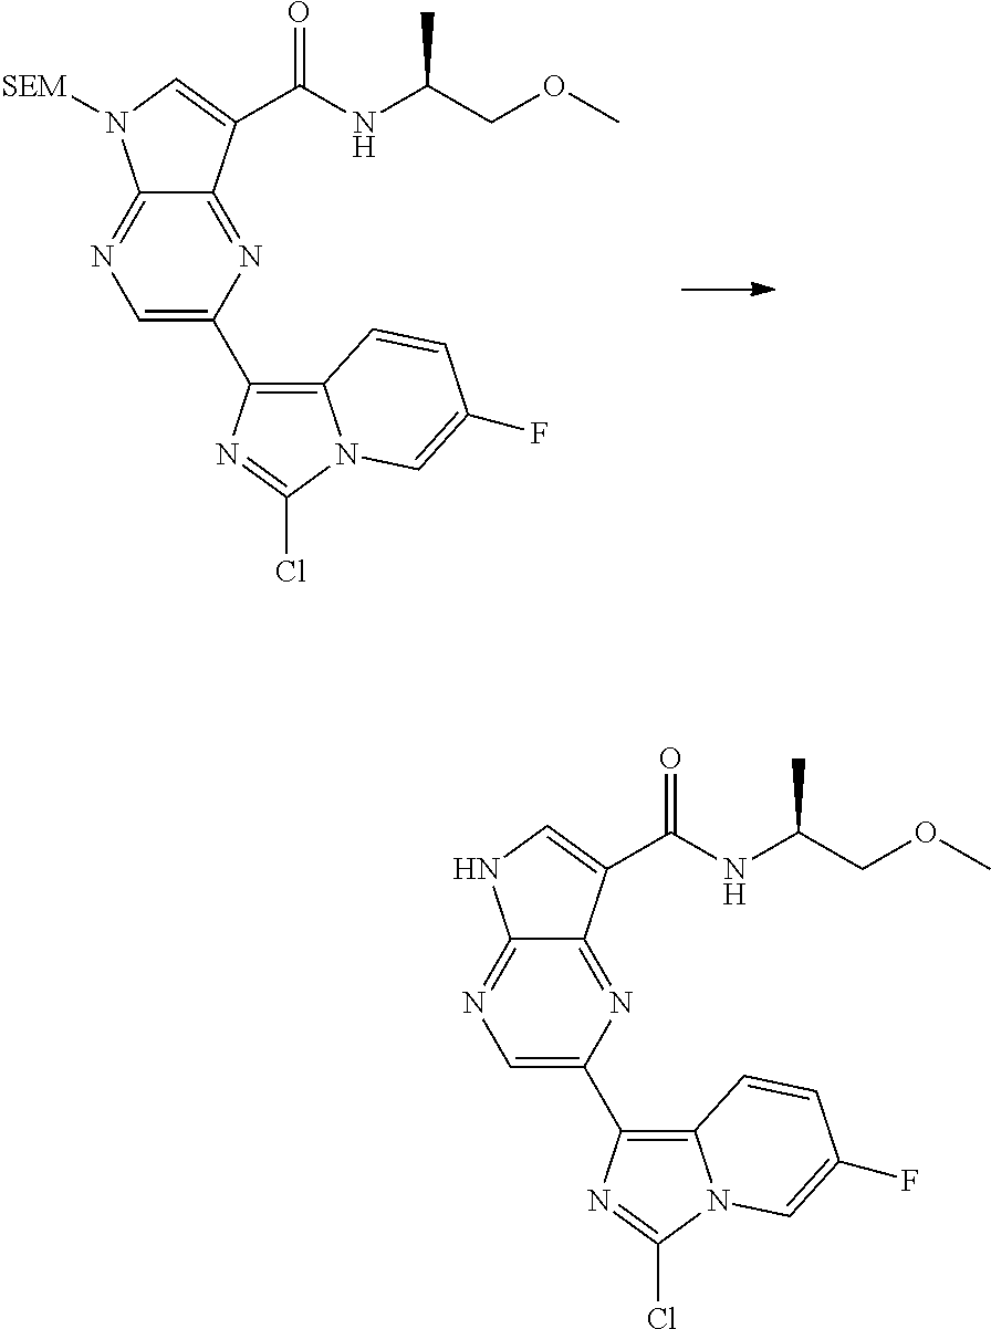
C12=NC(C3=C4N(C(Cl)=N3)C=C(F)C=C4)=CN=C1N([SEM])C=C2C(NC(COC)C)=O.C12=NC(C3=C4N(C(Cl)=N3)C=C(F)C=C4)=CN=C1NC=C2C(NC(COC)C)=O
